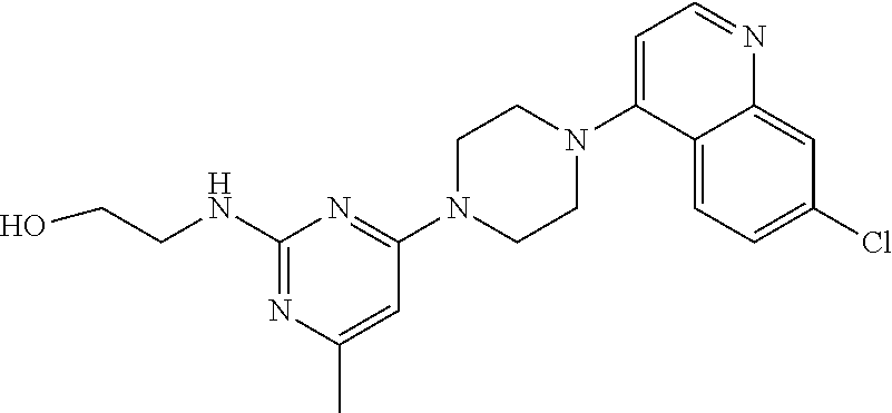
N(C1=NC(C)=CC(N2CCN(C3=CC=NC4=CC(Cl)=CC=C34)CC2)=N1)CCO
